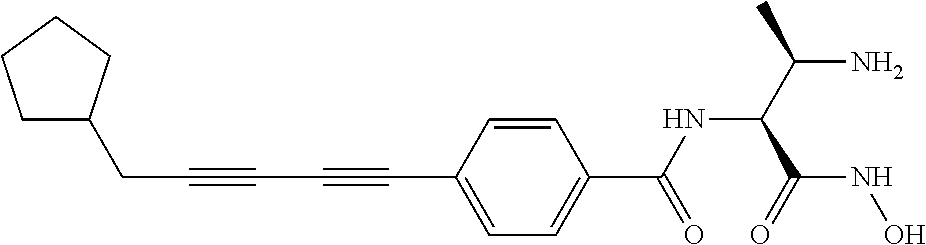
C(C#CC#CC1=CC=C(C(=O)NC(C(NO)=O)C(N)C)C=C1)C1CCCC1
